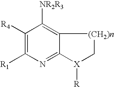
C1([R4])=C([R1])N=C2C(=C1[NR2R3])[(CH2)n]C[X]2[R]
